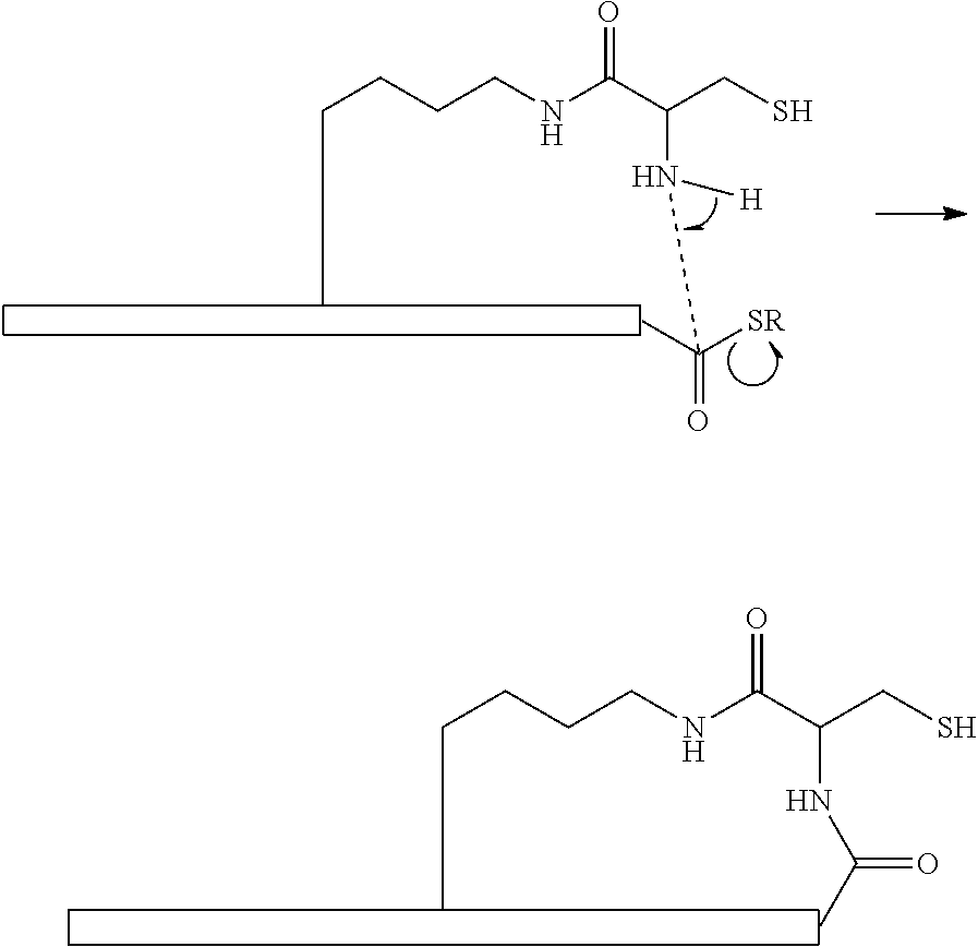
C(CCCNC(C(CS)N([H])C(C)([SR])=O)=O)C.C(CCCNC(C(CS)NC(C)=O)=O)C
